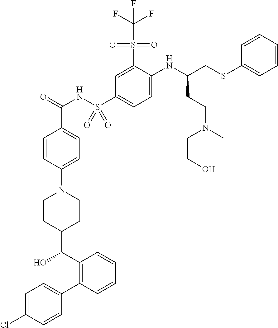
C1=C(Cl)C=CC(C2=C(C(O)C3CCN(C4=CC=C(C(=O)NS(C5=CC=C(NC(CSC6=CC=CC=C6)CCN(CCO)C)C(S(=O)(=O)C(F)(F)F)=C5)(=O)=O)C=C4)CC3)C=CC=C2)=C1
